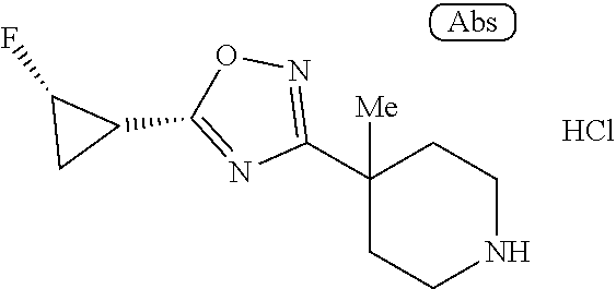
C1([Me])(C2=NOC(C3C(F)C3)=N2)CCNCC1.Cl
